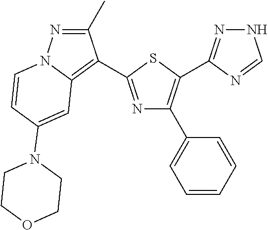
C12=C(C3=NC(C4=CC=CC=C4)=C(C4=NNC=N4)S3)C(C)=NN1C=CC(N1CCOCC1)=C2
